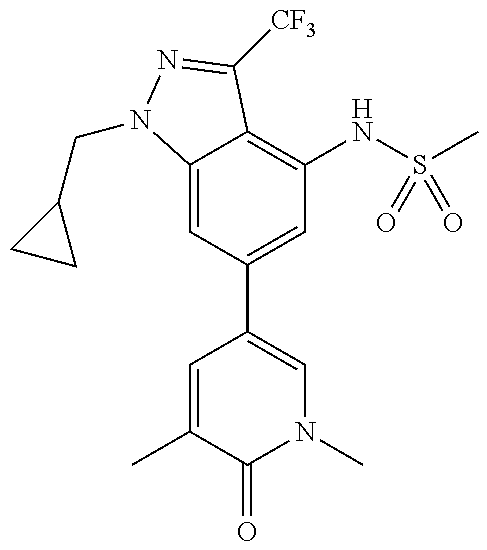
C12=CC(C3=CN(C)C(=O)C(C)=C3)=CC(NS(C)(=O)=O)=C1C([CF3])=NN2CC1CC1
